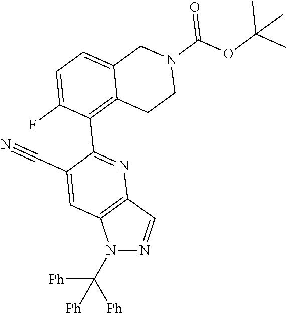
N1(C([Ph])([Ph])[Ph])N=CC2=C1C=C(C#N)C(C1=C3C(=CC=C1F)CN(C(OC(C)(C)C)=O)CC3)=N2
